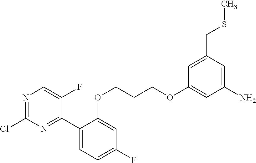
N1=C(Cl)N=C(C2=CC=C(F)C=C2OCCCOC2=CC(N)=CC(CSC)=C2)C(F)=C1
